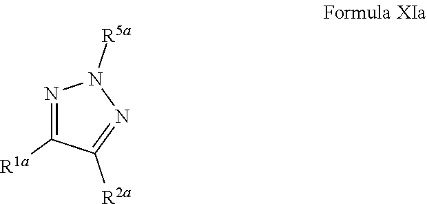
N1=C([R1a])C([R2a])=NN1[R5a]
